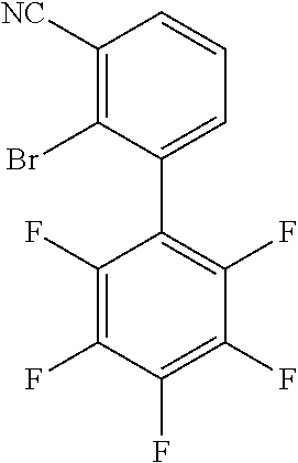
C1(F)=C(F)C(F)=C(F)C(F)=C1C1=CC=CC([NC])=C1Br
